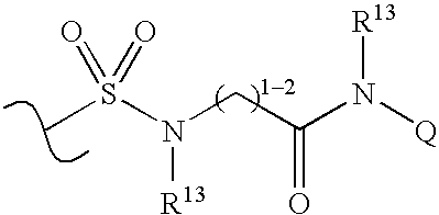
CS(N(CC(N([Q])[R13])=O)[R13])(=O)=O
